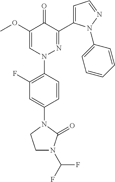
C1=C(N2CCN(C(F)F)C2=O)C=CC(N2N=C(C3=CC=NN3C3=CC=CC=C3)C(=O)C(OC)=C2)=C1F
